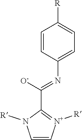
C1=CC(N=C([O-])C2=[N+]([R])C=CN2[R])=CC=C1[R]
